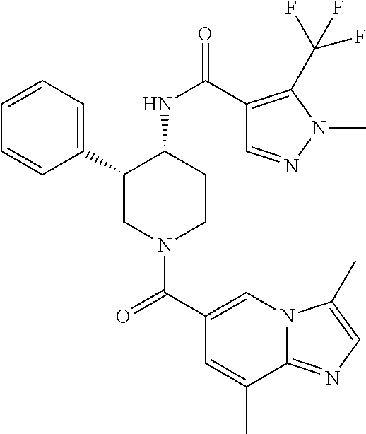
C1=CC=C(C2CN(C(C3=CN4C(=NC=C4C)C(C)=C3)=O)CCC2NC(=O)C2=C(C(F)(F)F)N(C)N=C2)C=C1
